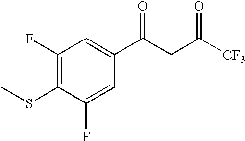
C1(F)=C(SC)C(F)=CC(C(CC([CF3])=O)=O)=C1
